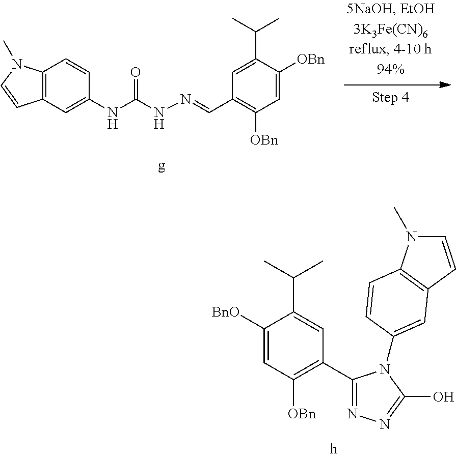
C1=C([OBn])C(C(C)C)=CC(C=NNC(NC2=CC3=C(C=C2)N(C)C=C3)=O)=C1[OBn].C1([BnO])=CC([OBn])=C(C2=NN=C(O)N2C2=CC3=C(N(C)C=C3)C=C2)C=C1C(C)C
